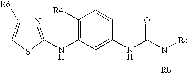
C1([R4])=C(NC2=NC([R6])=CS2)C=C(NC(N([Rb])[Ra])=O)C=C1
